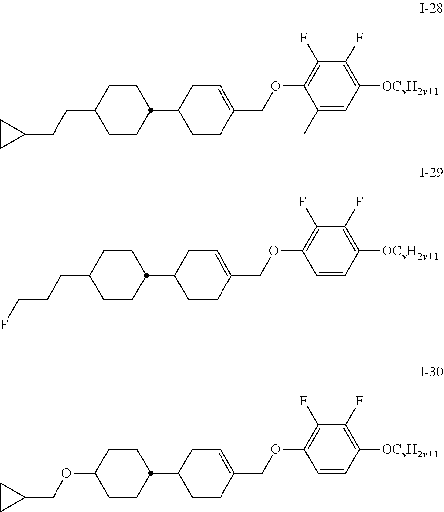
C1CC(C2CCC(COC3=C(F)C(F)=C([OCvH2v+1])C=C3)=CC2)CCC1CCCF.C1CC(C2CCC(COC3=C(F)C(F)=C([OCvH2v+1])C=C3)=CC2)CCC1OCC1CC1.C1CC(C2CCC(COC3=C(F)C(F)=C([OCvH2v+1])C=C3C)=CC2)CCC1CCC1CC1
